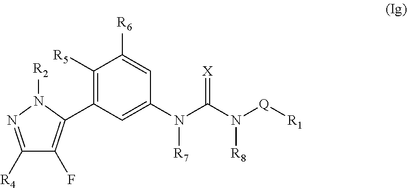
C1([R4])=NN([R2])C(C2=C([R5])C([R6])=CC(N(C(N([Q][R1])[R8])=[X])[R7])=C2)=C1F
